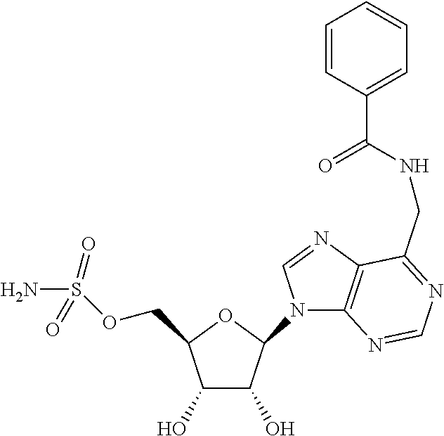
C1(O)C(O)C(N2C3=C(N=C2)C(CNC(C2=CC=CC=C2)=O)=NC=N3)OC1COS(N)(=O)=O
